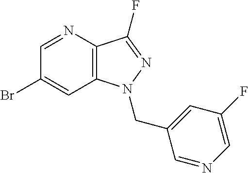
C1(Br)=CC2=C(C(F)=NN2CC2=CC(F)=CN=C2)N=C1
